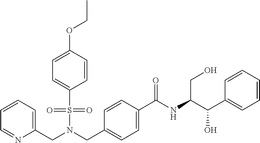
C1=CC=C(CN(S(=O)(=O)C2=CC=C(OCC)C=C2)CC2=CC=C(C(NC(C(C3=CC=CC=C3)O)CO)=O)C=C2)N=C1
